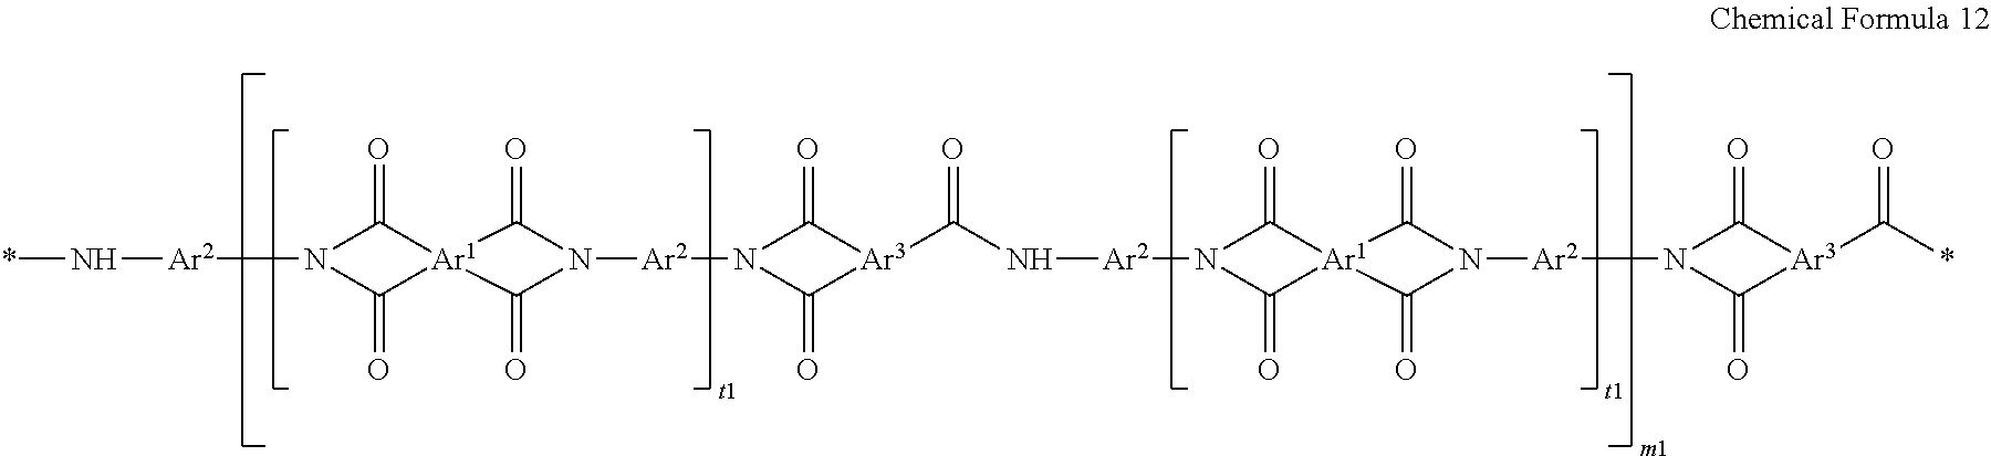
N([Ar2]N1C(=O)[Ar1]2(C(=O)N([Ar2]N3C(=O)[Ar3](C(N[Ar2]N4C(=O)[Ar1]5(C(=O)N([Ar2]N6C(=O)[Ar3](C(*)=O)C6=O)C5=O)C4=O)=O)C3=O)C2=O)C1=O)*
